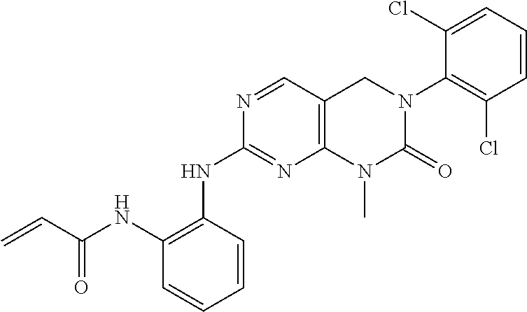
C1(NC(=O)C=C)=C(NC2=NC3=C(C=N2)CN(C2=C(Cl)C=CC=C2Cl)C(=O)N3C)C=CC=C1
